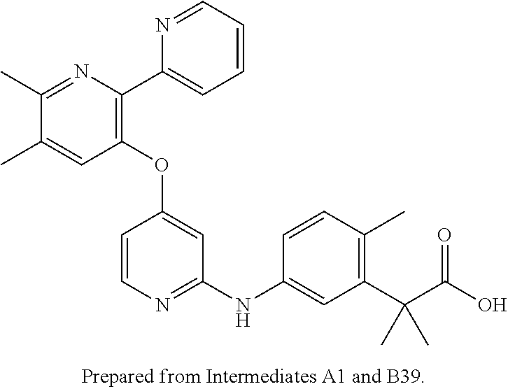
C1(OC2=CC(NC3=CC(C(C(O)=O)(C)C)=C(C)C=C3)=NC=C2)=C(C2=CC=CC=N2)N=C(C)C(C)=C1
